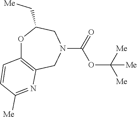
O1C2=C(CN(C(=O)OC([Me])([Me])[Me])CC1C[Me])N=C([Me])C=C2
